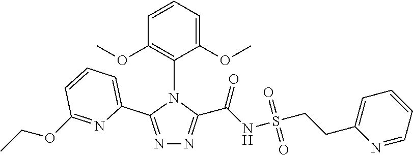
C1=CC(OC)=C(N2C(C3=CC=CC(OCC)=N3)=NN=C2C(NS(CCC2=CC=CC=N2)(=O)=O)=O)C(OC)=C1
